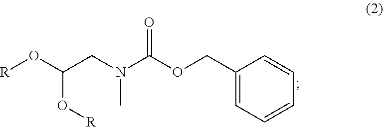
C(CN(C(OCC1=CC=CC=C1)=O)C)(O[R])O[R]
